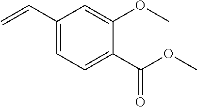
C1(C=C)=CC=C(C(OC)=O)C(OC)=C1
